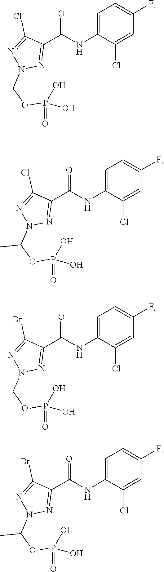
C1=C(NC(C2=NN(COP(=O)(O)O)N=C2Cl)=O)C(Cl)=CC(F)=C1.C1=C(NC(C2=NN(C(OP(=O)(O)O)C)N=C2Cl)=O)C(Cl)=CC(F)=C1.C1=C(NC(C2=NN(COP(=O)(O)O)N=C2Br)=O)C(Cl)=CC(F)=C1.C1=C(NC(C2=NN(C(OP(=O)(O)O)C)N=C2Br)=O)C(Cl)=CC(F)=C1
